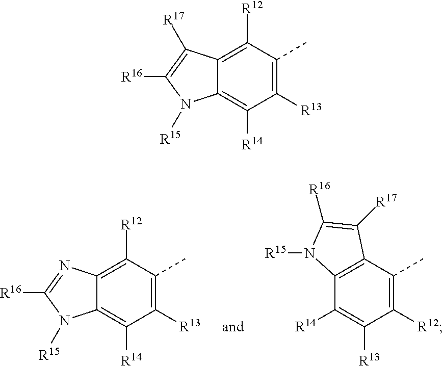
C12=C([R12])C(C)=C([R13])C([R14])=C1N([R15])C([R16])=C2[R17].C12=C(C(C)=C([R12])C([R13])=C1[R14])C([R17])=C([R16])N2[R15].C12=C([R12])C(C)=C([R13])C([R14])=C1N([R15])C([R16])=N2
